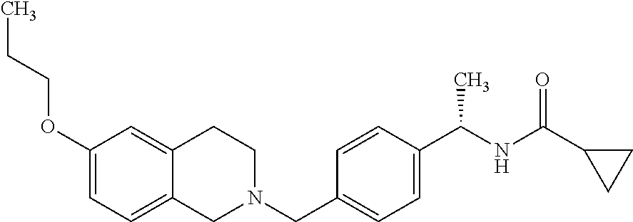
C1(OCCC)=CC=C2C(=C1)CCN(CC1=CC=C(C(NC(C3CC3)=O)C)C=C1)C2
